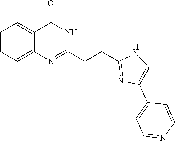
C1=CC=C2C(=C1)C(=O)NC(CCC1=NC(C3=CC=NC=C3)=CN1)=N2
